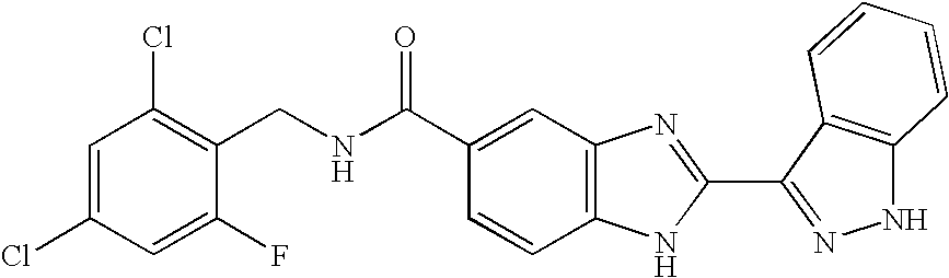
C1(C(NCC2=C(Cl)C=C(Cl)C=C2F)=O)=CC2=C(C=C1)NC(C1=NNC3=C1C=CC=C3)=N2
